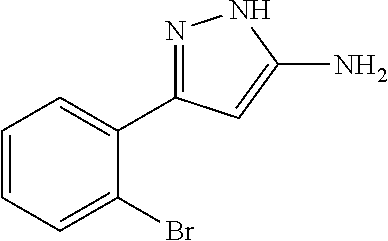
C1=CC=C(Br)C(C2=NNC(N)=C2)=C1
